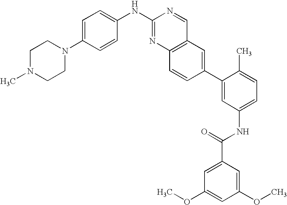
C1N(C)CCN(C2=CC=C(NC3=NC4=C(C=N3)C=C(C3=CC(NC(C5=CC(OC)=CC(OC)=C5)=O)=CC=C3C)C=C4)C=C2)C1
